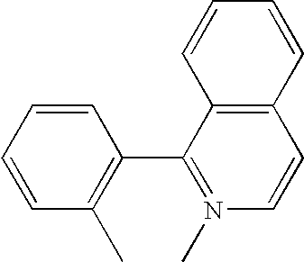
C1=CC=CC(C)=C1C1=N(C)C=CC2=C1C=CC=C2
